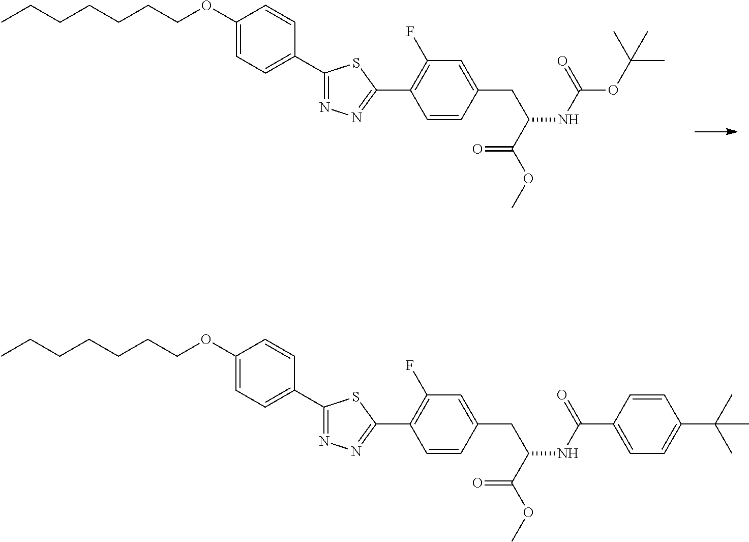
CCCCCCCOC1=CC=C(C2=NN=C(C3=C(F)C=C(CC(C(=O)OC)NC(=O)OC(C)(C)C)C=C3)S2)C=C1.CCCCCCCOC1=CC=C(C2=NN=C(C3=C(F)C=C(CC(C(=O)OC)NC(=O)C4=CC=C(C(C)(C)C)C=C4)C=C3)S2)C=C1
